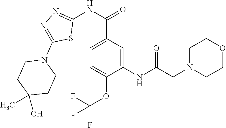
N(C1=NN=C(N2CCC(O)(C)CC2)S1)C(=O)C1=CC=C(OC(F)(F)F)C(NC(CN2CCOCC2)=O)=C1
